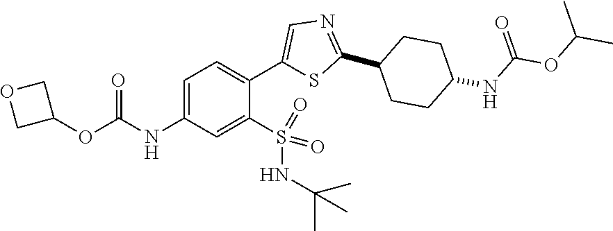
C1=C(NC(=O)OC2COC2)C=C(S(=O)(=O)NC(C)(C)C)C(C2=CN=C(C3CCC(NC(OC(C)C)=O)CC3)S2)=C1
